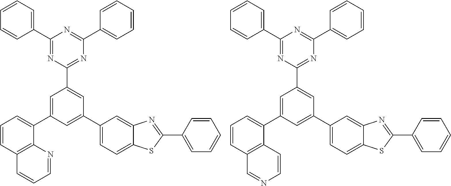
C1(C2=CC(C3=CC=CC4=C3N=CC=C4)=CC(C3=NC(C4=CC=CC=C4)=NC(C4=CC=CC=C4)=N3)=C2)=CC=C2C(=C1)N=C(C1=CC=CC=C1)S2.C1(C2=CC(C3=CC=CC4=C3C=CN=C4)=CC(C3=NC(C4=CC=CC=C4)=NC(C4=CC=CC=C4)=N3)=C2)=CC=C2C(=C1)N=C(C1=CC=CC=C1)S2
